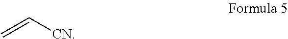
[CN]C=C
